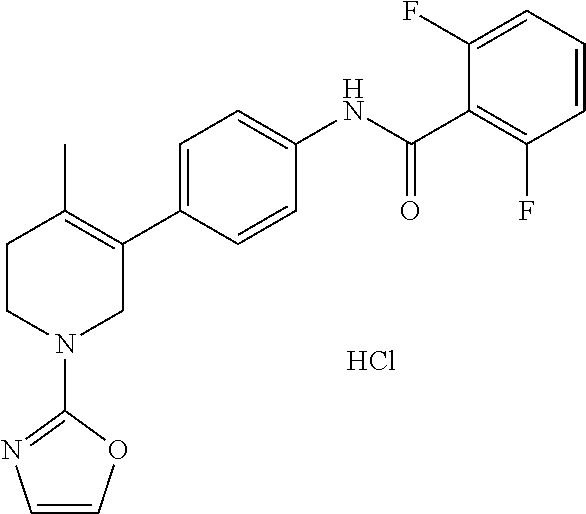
C1=C(C2=C(C)CCN(C3=NC=CO3)C2)C=CC(NC(C2=C(F)C=CC=C2F)=O)=C1.Cl
